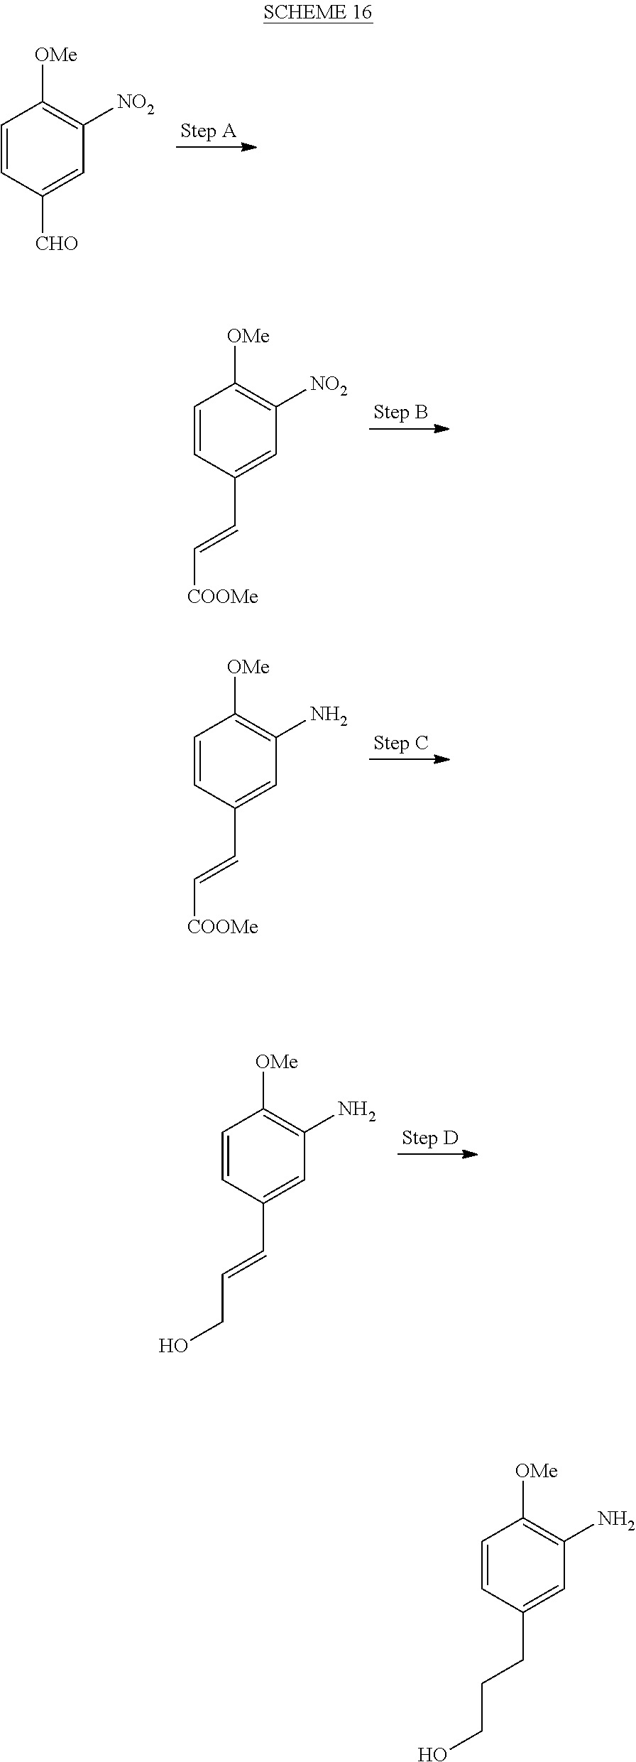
C1=CC([CHO])=CC([NO2])=C1[OMe].C1=CC(C=C[COOMe])=CC([NO2])=C1[OMe].C1=CC(C=C[COOMe])=CC(N)=C1[OMe].C1=CC(C=CCO)=CC(N)=C1[OMe].C1=CC(CCCO)=CC(N)=C1[OMe]
